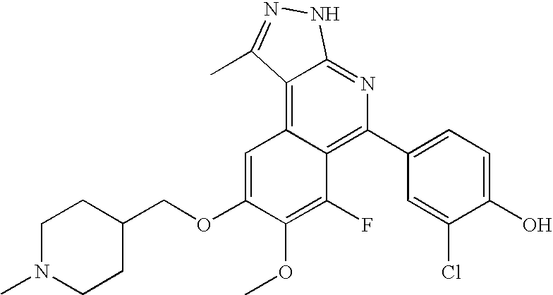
C1(C2=C3C(=C4C(=N2)NN=C4C)C=C(OCC2CCN(C)CC2)C(OC)=C3F)=CC=C(O)C(Cl)=C1
